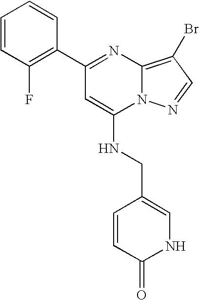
C1=CC(F)=C(C2=NC3=C(Br)C=NN3C(NCC3=CNC(=O)C=C3)=C2)C=C1
